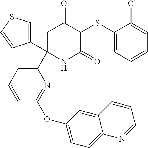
C1(SC2C(=O)CC(C3=CSC=C3)(C3=CC=CC(OC4=CC=C5C(=C4)C=CC=N5)=N3)NC2=O)=CC=CC=C1Cl
